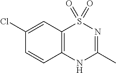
C1(Cl)=CC2=C(C=C1)NC(C)=NS2(=O)=O
